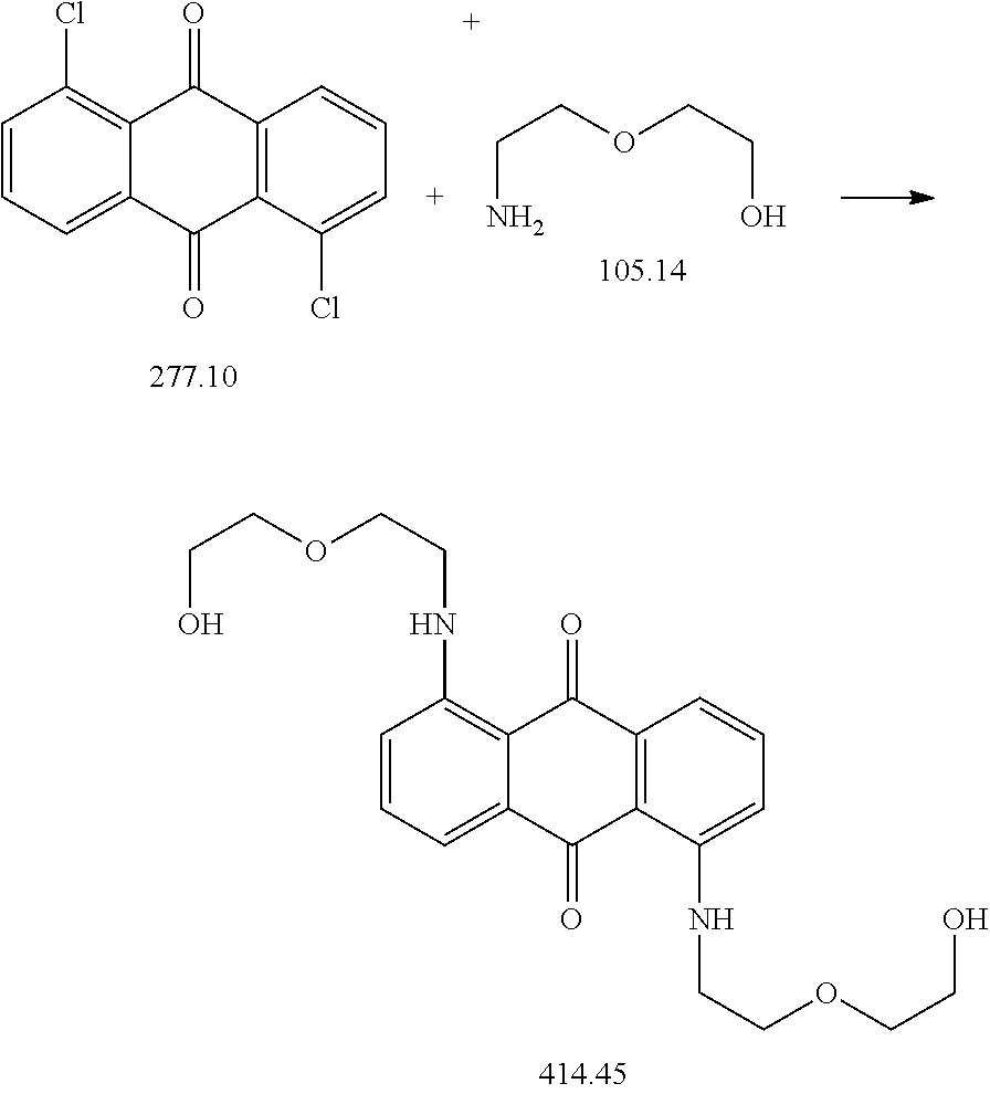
C1=CC=C2C(=C1NCCOCCO)C(=O)C1=C(C2=O)C(NCCOCCO)=CC=C1.C1=CC=C2C(=C1Cl)C(=O)C1=C(C2=O)C(Cl)=CC=C1.C(COCCO)N
